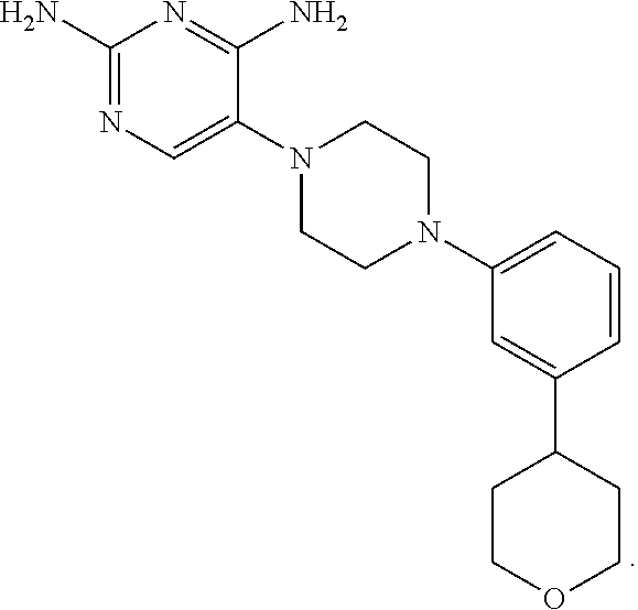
C1(N)=NC=C(N2CCN(C3=CC=CC(C4CCOCC4)=C3)CC2)C(N)=N1
